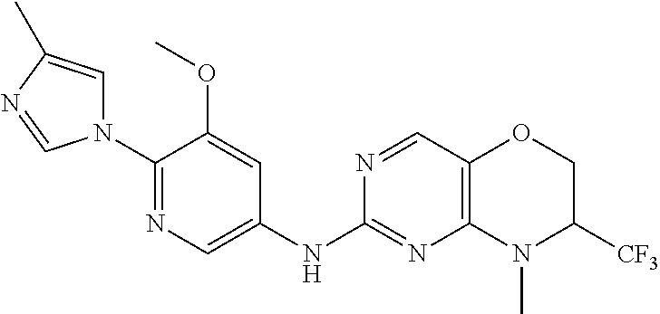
N1(C2=NC=C(NC3=NC4=C(C=N3)OCC([CF3])N4C)C=C2OC)C=C(C)N=C1
